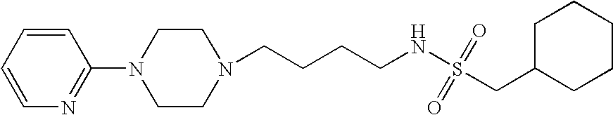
C(CCCNS(CC1CCCCC1)(=O)=O)N1CCN(C2=NC=CC=C2)CC1
